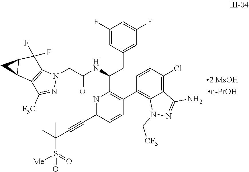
C1(F)=CC(CC(C2=C(C3=C4C(=C(Cl)C=C3)C(N)=NN4C[CF3])C=CC(C#CC(S([Me])(=O)=O)(C)C)=N2)NC(CN2C3=C(C([F3C])=N2)C2C(C3(F)F)C2)=O)=CC(F)=C1.[n-PrOH]
